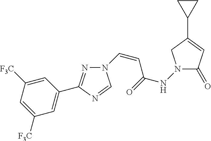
N1=C(C2=CC([F3C])=CC([F3C])=C2)N=CN1C=CC(=O)NN1C(=O)C=C(C2CC2)C1
